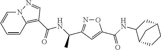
C1=CC2=C(C(NC(C)C3=NOC(C(=O)NC4C5CCC(C4)C5)=C3)=O)C=NN2C=C1
